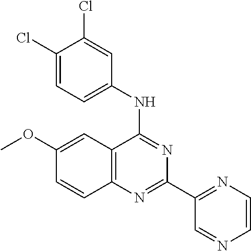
C1(OC)=CC2=C(C=C1)N=C(C1=NC=CN=C1)N=C2NC1=CC=C(Cl)C(Cl)=C1
